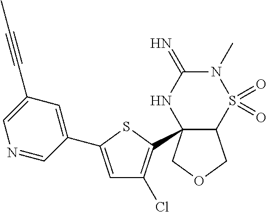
C1=C(C2=CC(C#CC)=CN=C2)SC(C23C(COC2)S(=O)(=O)N(C)C(=N)N3)=C1Cl
